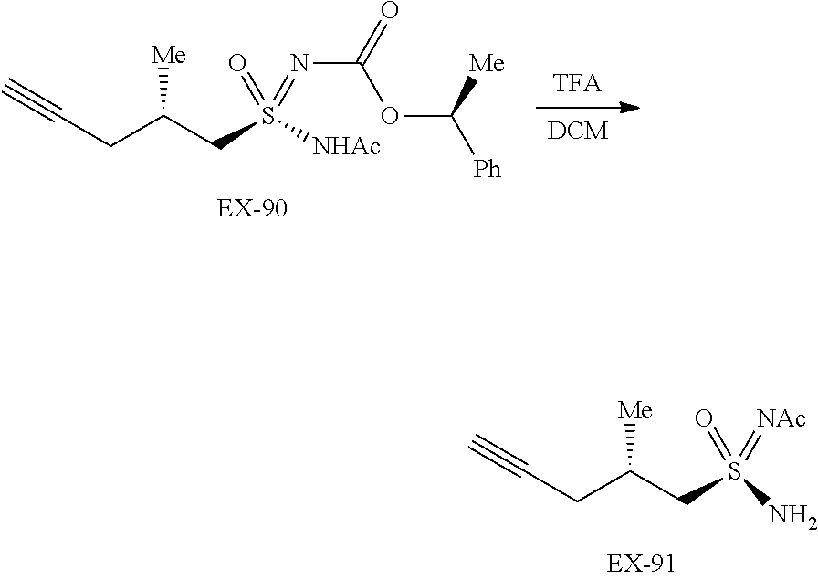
C(CC([Me])CS(N)(=O)=[NAc])#C.[TFA].[DCM].C(CC([Me])CS([NHAc])(=O)=NC(OC([Me])[Ph])=O)#C
